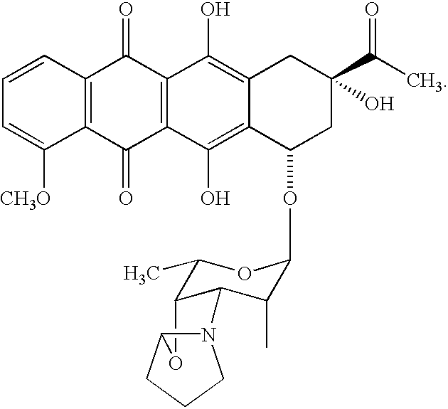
C1=CC2=C(C([CH3O])=C1)C(=O)C1=C(C2=O)C(O)=C2C(=C1O)C(OC1C(C)C3C(C(C)O1)OC1N3CCC1)CC(C(C)=O)(O)C2
